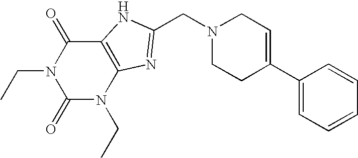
C1(=O)N(CC)C2=C(C(=O)N1CC)NC(CN1CCC(C3=CC=CC=C3)=CC1)=N2
